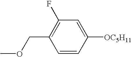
C1=CC([OC5H11])=CC(F)=C1COC
